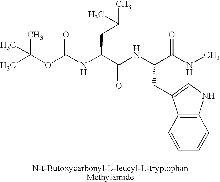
C(NC(C(NC(C(NC)=O)CC1=CNC2=C1C=CC=C2)=O)CC(C)C)(OC(C)(C)C)=O
